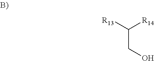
[R13]C([R14])CO
